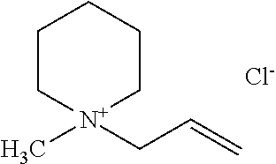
C1C[N+](C)(CC=C)CCC1.[Cl-]
